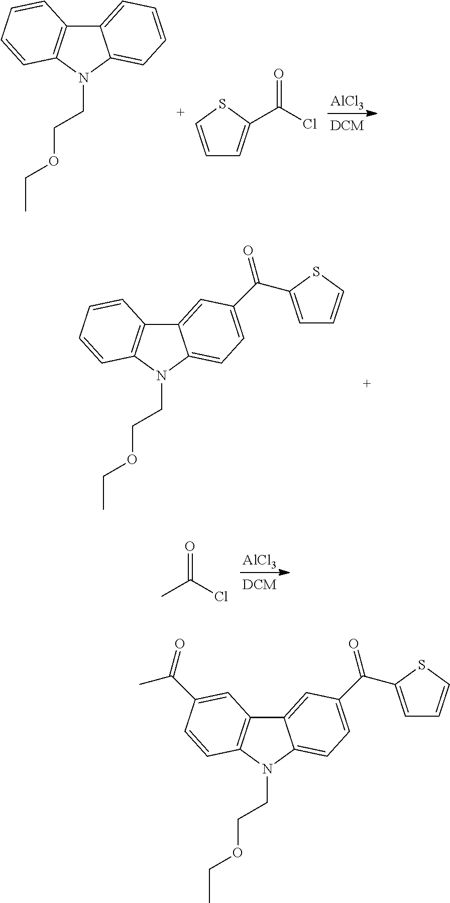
C12=CC=CC=C1N(CCOCC)C1=C2C=CC=C1.C1=CSC(C(Cl)=O)=C1.[AlCl3].C12=CC(C(=O)C3=CC=CS3)=CC=C1N(CCOCC)C1=C2C=CC=C1.CC(Cl)=O.[AlCl3].C12=CC(C(=O)C3=CC=CS3)=CC=C1N(CCOCC)C1=C2C=C(C(=O)C)C=C1
